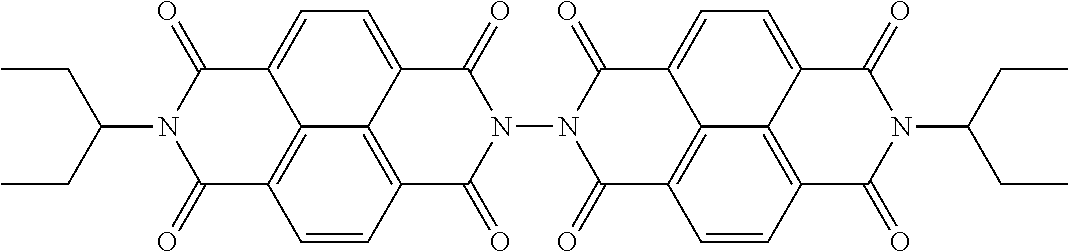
C(N1C(=O)C2=C3C(=CC=C4C3=C(C=C2)C(=O)N(N2C(=O)C3=C5C6=C(C(=O)N(C(CC)CC)C(=O)C6=CC=C5C2=O)C=C3)C4=O)C1=O)(CC)CC
